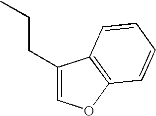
C1(CCC)=COC2=C1C=CC=C2
